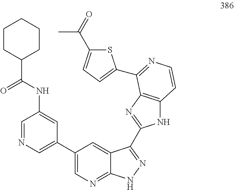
S1C(C(C)=O)=CC=C1C1=NC=CC2=C1N=C(C1=NNC3=NC=C(C4=CN=CC(NC(=O)C5CCCCC5)=C4)C=C31)N2
